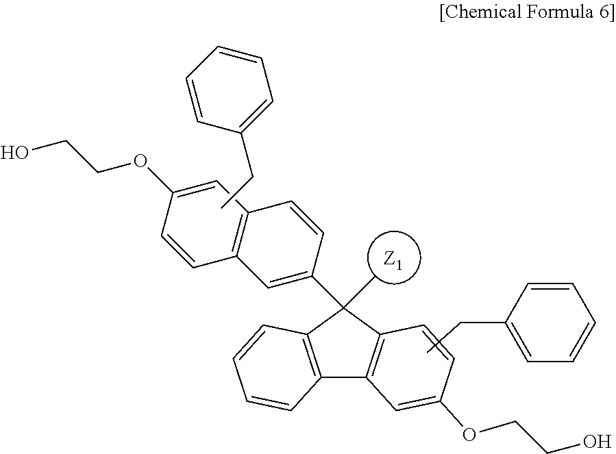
[Z1].CCC1=CC=CC=C1.C12=C(C=CC=C1)C(C1=CC3=C(C=C1)C=C(OCCO)C=C3)(C)C1=C2C=C(OCCO)C=C1.CCC1=CC=CC=C1
